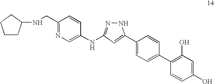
N1=C(CNC2CCCC2)C=CC(NC2=NNC(C3=CC=C(C4=C(O)C=C(O)C=C4)C=C3)=C2)=C1
